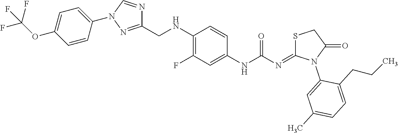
C1(NC(=O)N=C2SCC(=O)N2C2=CC(C)=CC=C2CCC)=CC(F)=C(NCC2=NN(C3=CC=C(OC(F)(F)F)C=C3)C=N2)C=C1
